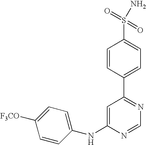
C1(NC2=CC(C3=CC=C(S(=O)(=O)N)C=C3)=NC=N2)=CC=C([F3CO])C=C1
